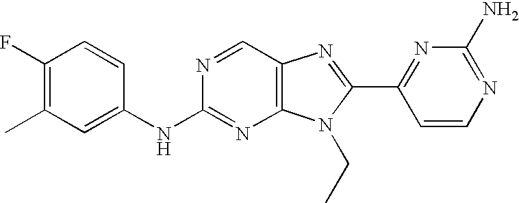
C1(NC2=NC3=C(C=N2)N=C(C2=NC(N)=NC=C2)N3CC)=CC(C)=C(F)C=C1
